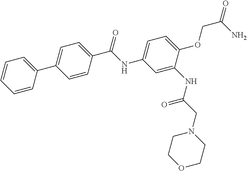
C1(NC(C2=CC=C(C3=CC=CC=C3)C=C2)=O)=CC=C(OCC(=O)N)C(NC(CN2CCOCC2)=O)=C1
